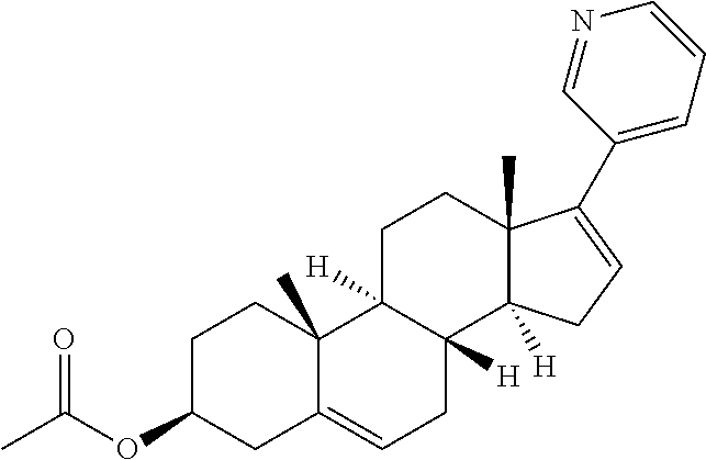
C1C(OC(C)=O)CC2=CCC3([H])C([H])(C2(C)C1)CCC1(C)C3([H])CC=C1C1=CC=CN=C1
